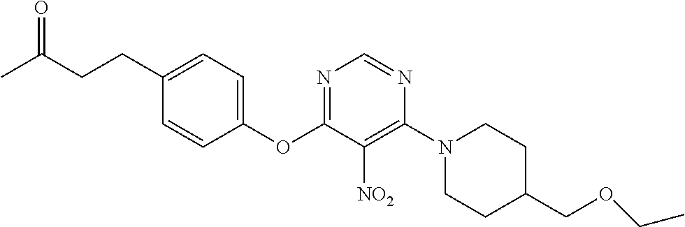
C1(OC2=NC=NC(N3CCC(COCC)CC3)=C2[NO2])=CC=C(CCC(C)=O)C=C1
